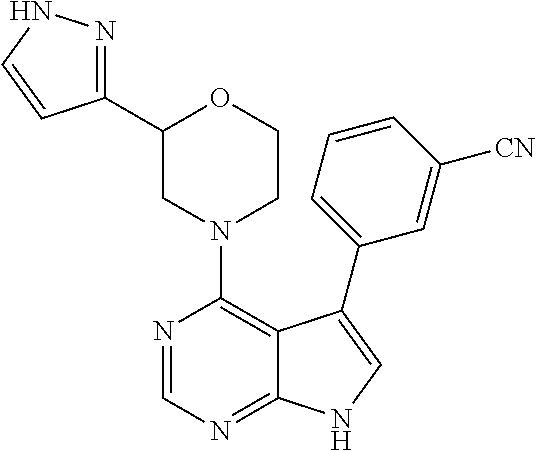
N1(C2=C3C(=NC=N2)NC=C3C2=CC=CC([CN])=C2)CCOC(C2=NNC=C2)C1
